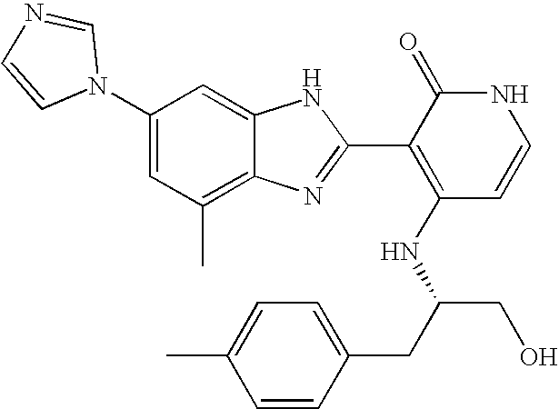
C1(C)=C2C(=CC(N3C=NC=C3)=C1)NC(C1=C(NC(CO)CC3=CC=C(C)C=C3)C=CNC1=O)=N2
